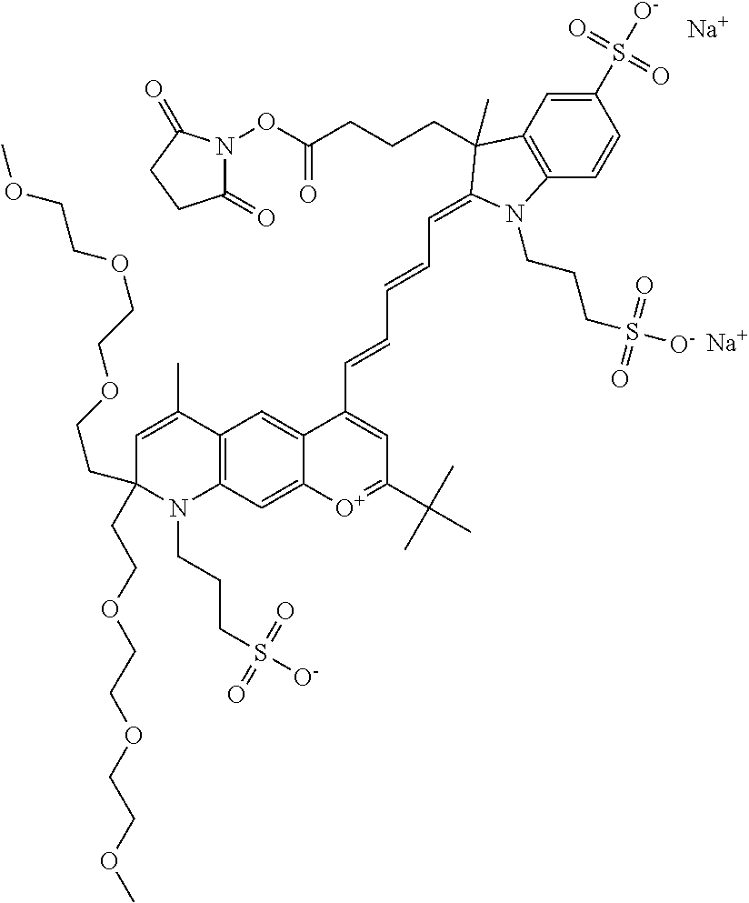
C1=C(C)C2=C(N(CCCS([O-])(=O)=O)C1(CCOCCOCCOC)CCOCCOCCOC)C=C1C(=C2)C(C=CC=CC=C2C(C)(CCCC(ON3C(=O)CCC3=O)=O)C3=C(C=CC(S([O-])(=O)=O)=C3)N2CCCS(=O)(=O)[O-])=CC(C(C)(C)C)=[O+]1.[Na].[Na]
